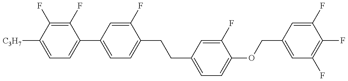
C1=C([C3H7])C(F)=C(F)C(C2=CC=C(CCC3=CC=C(OCC4=CC(F)=C(F)C(F)=C4)C(F)=C3)C(F)=C2)=C1
